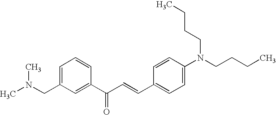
CN(CC1=CC=CC(C(C=CC2=CC=C(N(CCCC)CCCC)C=C2)=O)=C1)C
